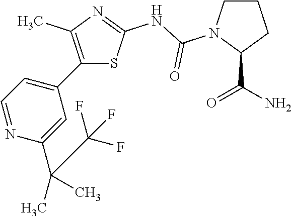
S1C(NC(N2CCCC2C(N)=O)=O)=NC(C)=C1C1=CC=NC(C(C)(C)C(F)(F)F)=C1
